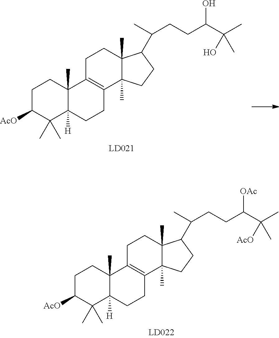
C1C([AcO])C(C)(C)C2([H])C(C)(C1)C1=C(CC2)C2(C)C(C)(CC1)C(C(CCC(C(C)(C)O)O)C)CC2.C1C([AcO])C(C)(C)C2([H])C(C)(C1)C1=C(CC2)C2(C)C(C)(CC1)C(C(CCC(C(C)(C)[AcO])[OAc])C)CC2
